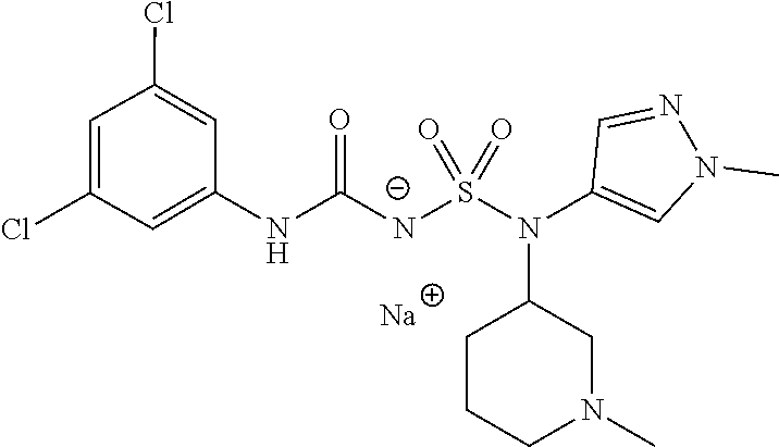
O=C([N-]S(N(C1CCCN(C)C1)C1=CN(C)N=C1)(=O)=O)NC1=CC(Cl)=CC(Cl)=C1.[Na]
